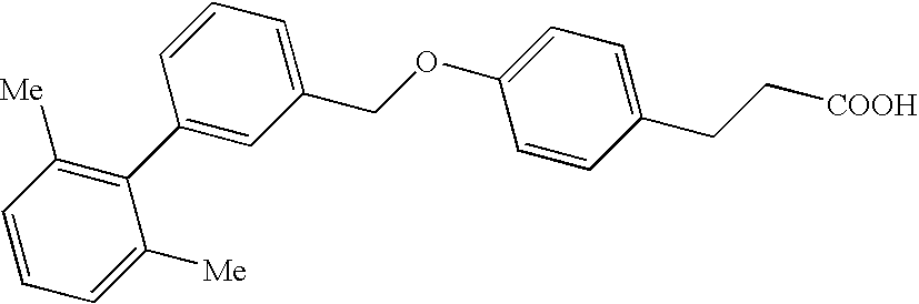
C1(COC2=CC=C(CC[COOH])C=C2)=CC=CC(C2=C([Me])C=CC=C2[Me])=C1
